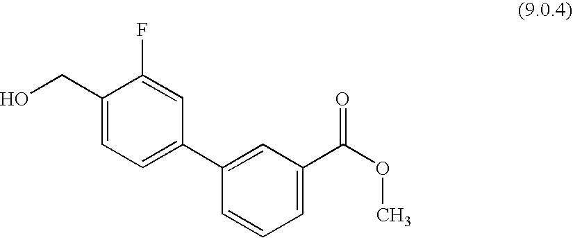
C1(CO)=CC=C(C2=CC(C(OC)=O)=CC=C2)C=C1F
